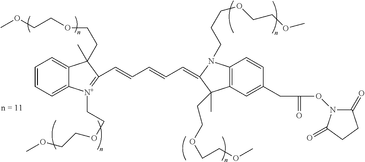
C1=CC=C2C(=C1)C(C)(CCOCCOC)C(C=CC=CC=C1N(CCCOCCOC)C3=C(C1(C)CCOCCOC)C=C(CC(ON1C(=O)CCC1=O)=O)C=C3)=[N+]2CCOCCOC
